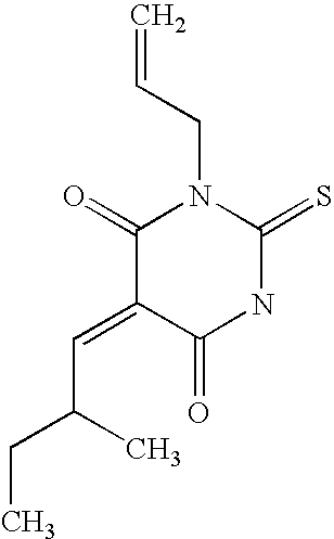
C=CCN1C(=O)C(=CC(C)CC)C(=O)NC1=S
